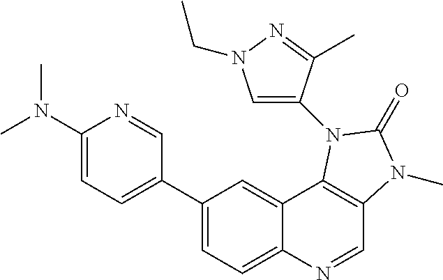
C1(C2=CC=C(N(C)C)N=C2)=CC=C2C(=C1)C1=C(C=N2)N(C)C(=O)N1C1=CN(CC)N=C1C
